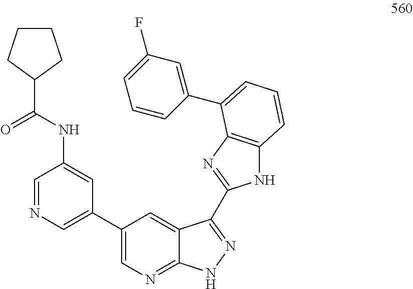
C1(C2=CN=CC(NC(C3CCCC3)=O)=C2)=CN=C2C(=C1)C(C1=NC3=C(N1)C=CC=C3C1=CC(F)=CC=C1)=NN2
